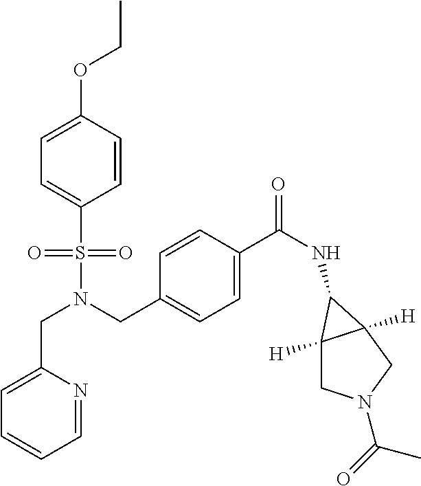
C1=CC(OCC)=CC=C1S(N(CC1=CC=C(C(NC2C3([H])CN(C(C)=O)CC32[H])=O)C=C1)CC1=CC=CC=N1)(=O)=O
